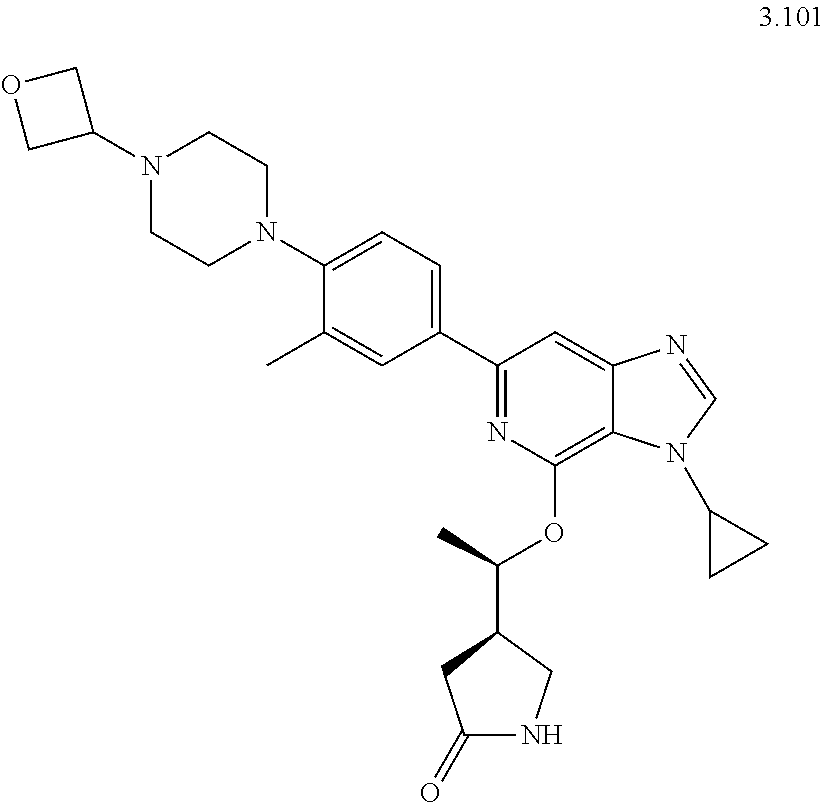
C1(N2CCN(C3COC3)CC2)=CC=C(C2=NC(OC(C)C3CNC(=O)C3)=C3C(=C2)N=CN3C2CC2)C=C1C
